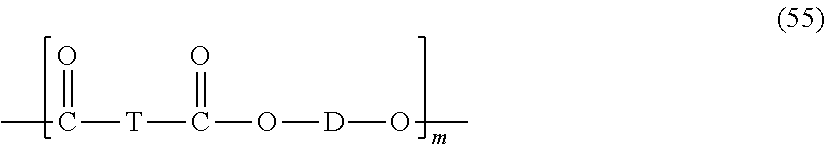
C([T]C(=O)O[D]OC)(C)=O
